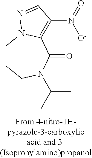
C1CCN(C(C)C)C(=O)C2=C([N+](=O)[O-])C=NN12
